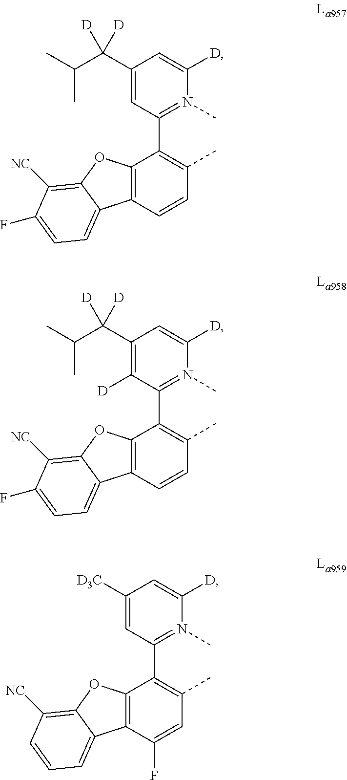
C12=C(C=CC(C)=C1C1=N(C)C([D])=CC(C(C(C)C)([D])[D])=C1)C1=CC=C(F)C([NC])=C1O2.C12=C(C=CC(C)=C1C1=N(C)C([D])=CC(C(C(C)C)([D])[D])=C1[D])C1=CC=C(F)C([NC])=C1O2.C12=C(C(F)=CC(C)=C1C1=N(C)C([D])=CC([D3C])=C1)C1=CC=CC([NC])=C1O2
